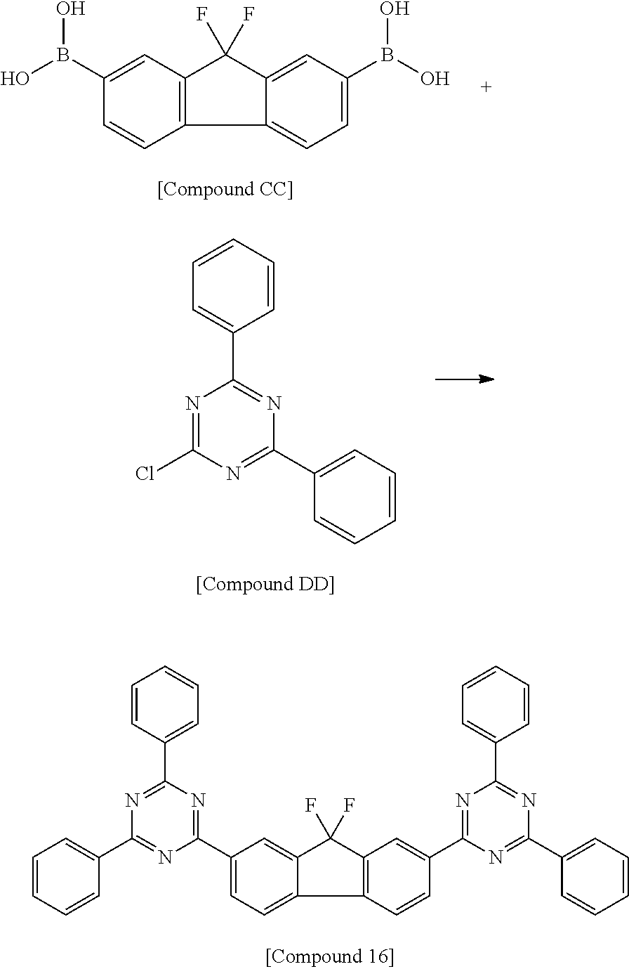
C12=CC=C(B(O)O)C=C1C(F)(F)C1=C2C=CC(B(O)O)=C1.N1=C(Cl)N=C(C2=CC=CC=C2)N=C1C1=CC=CC=C1.C12=C(C(F)(F)C3=CC(C4=NC(C5=CC=CC=C5)=NC(C5=CC=CC=C5)=N4)=CC=C13)C=C(C1=NC(C3=CC=CC=C3)=NC(C3=CC=CC=C3)=N1)C=C2
